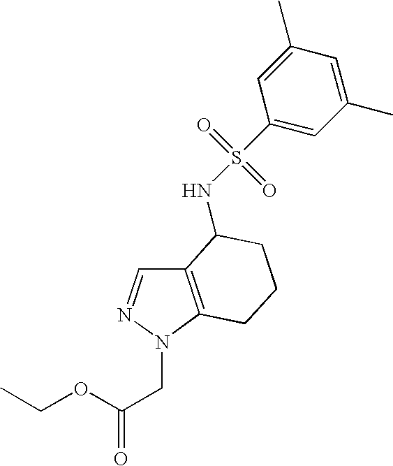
C12=C(N(CC(=O)OCC)N=C1)CCCC2NS(=O)(=O)C1=CC(C)=CC(C)=C1
